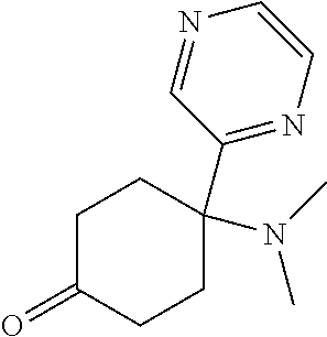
C1C(=O)CCC(N(C)C)(C2=NC=CN=C2)C1
